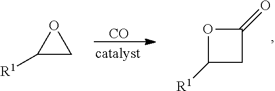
[CO].O1C([R1])CC1=O.C1([R1])CO1
